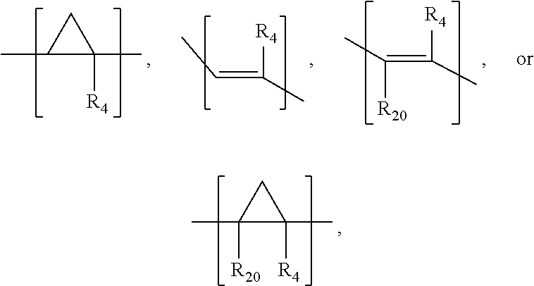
CC1([R20])C(C)([R4])C1.CC1C(C)([R4])C1.[R4]C(=CC)C.[R4]C(=C(C)[R20])C
